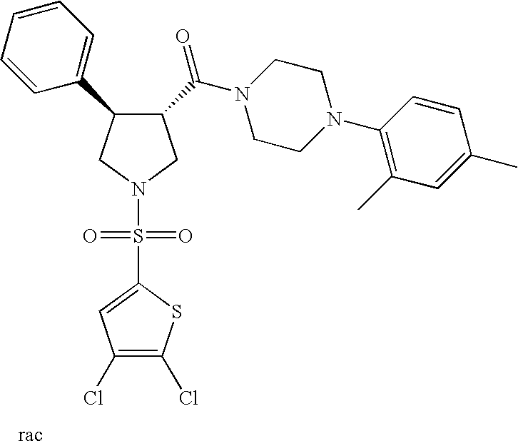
C1(C(N2CCN(C3=C(C)C=C(C)C=C3)CC2)=O)C(C2=CC=CC=C2)CN(S(=O)(=O)C2=CC(Cl)=C(Cl)S2)C1
